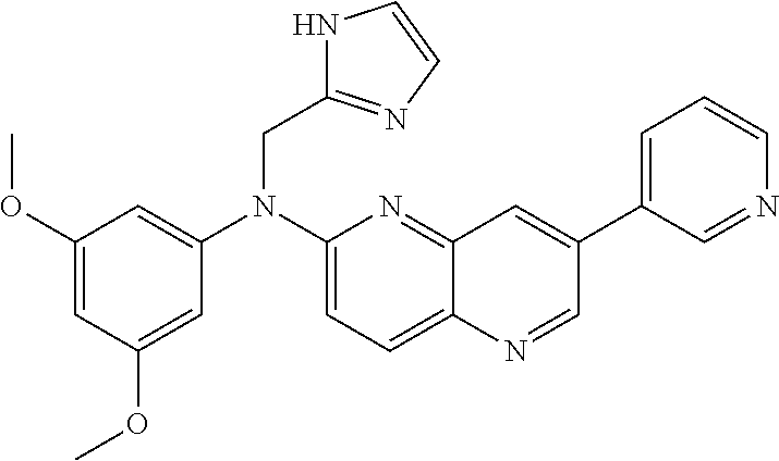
C1(N(CC2=NC=CN2)C2=CC(OC)=CC(OC)=C2)=CC=C2C(=N1)C=C(C1=CC=CN=C1)C=N2
